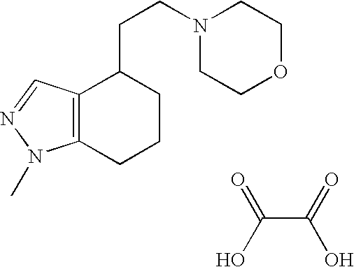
C12=C(N(C)N=C1)CCCC2CCN1CCOCC1.C(C(=O)O)(O)=O
